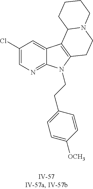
C1(Cl)=CN=C2C(=C1)C1=C(N2CCC2=CC=C([OCH3])C=C2)CCN2C1CCCC2
